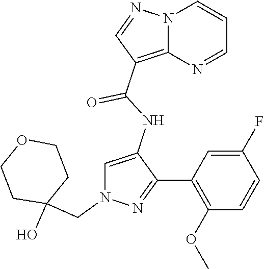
N12C(=C(C(NC3=CN(CC4(O)CCOCC4)N=C3C3=C(OC)C=CC(F)=C3)=O)C=N1)N=CC=C2
